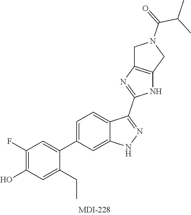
C1(F)=C(O)C=C(CC)C(C2=CC=C3C(=C2)NN=C3C2=NC3=C(N2)CN(C(C(C)C)=O)C3)=C1
